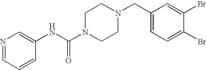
C1(CN2CCN(C(NC3=CN=CC=C3)=O)CC2)=CC=C(Br)C(Br)=C1
